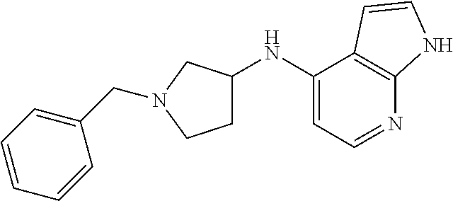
C1(NC2=CC=NC3=C2C=CN3)CCN(CC2=CC=CC=C2)C1
